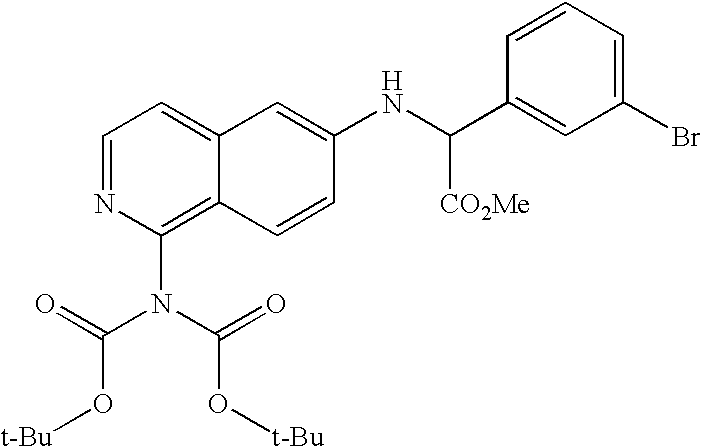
C1=NC(N(C(=O)O[t-Bu])C(=O)O[t-Bu])=C2C(=C1)C=C(NC(C1=CC(Br)=CC=C1)[CO2Me])C=C2
